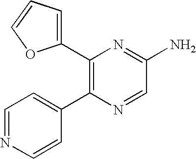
C1(C2=C(C3=CC=NC=C3)N=CC(N)=N2)=CC=CO1
